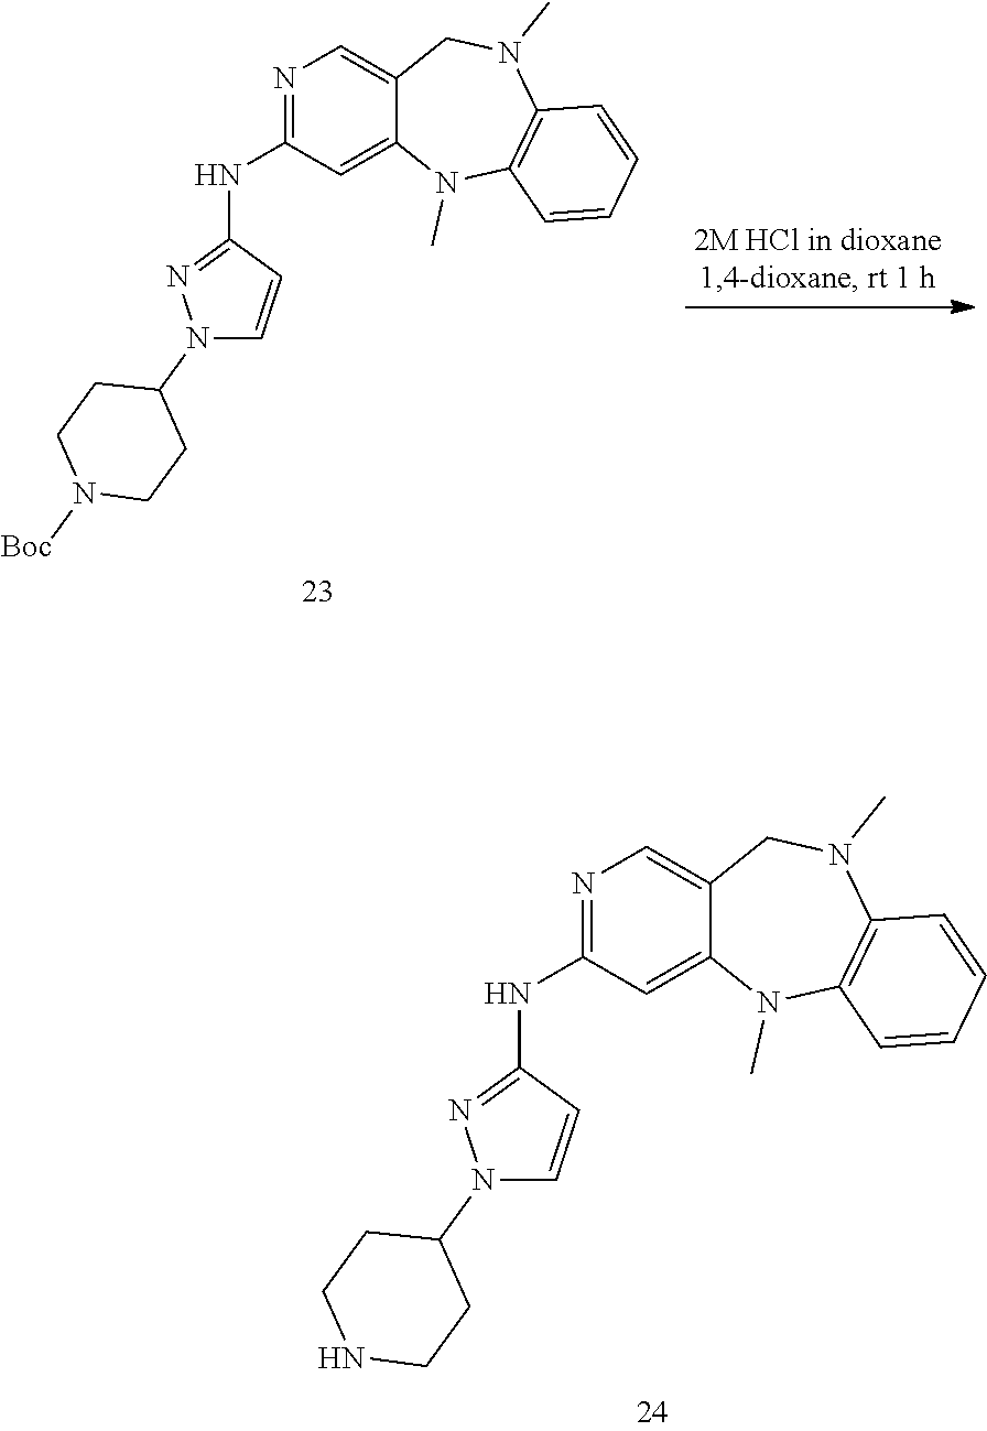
N1=C(NC2=NN(C3CCNCC3)C=C2)C=C2C(=C1)CN(C)C1=C(N2C)C=CC=C1.N1=C(NC2=NN(C3CCN([Boc])CC3)C=C2)C=C2C(=C1)CN(C)C1=C(N2C)C=CC=C1
